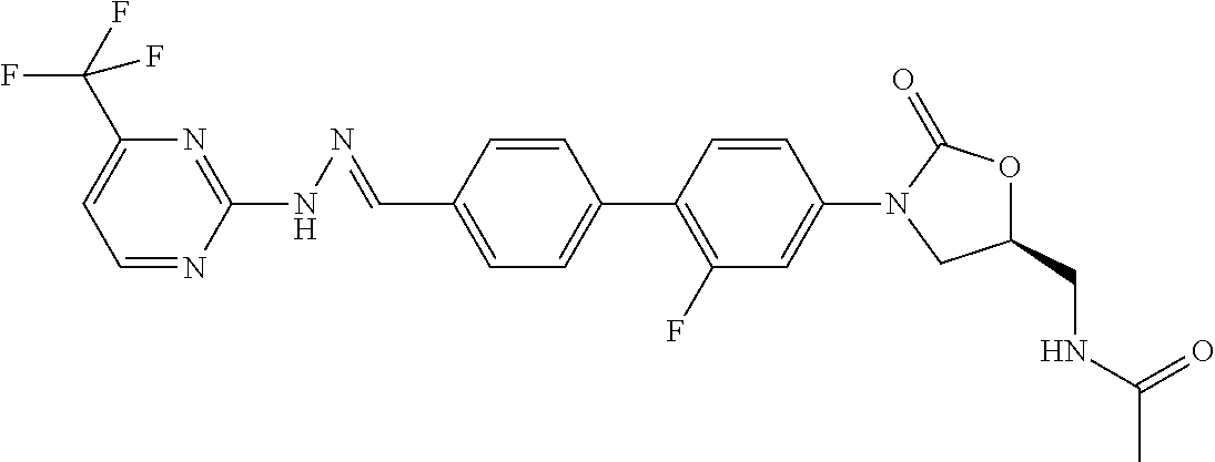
C(C1=CC=C(C2=C(F)C=C(N3CC(CNC(=O)C)OC3=O)C=C2)C=C1)=NNC1=NC(C(F)(F)F)=CC=N1
